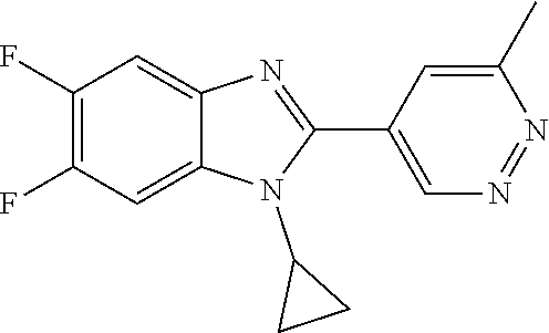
C1(F)=C(F)C=C2C(=C1)N=C(C1=CN=NC(C)=C1)N2C1CC1
